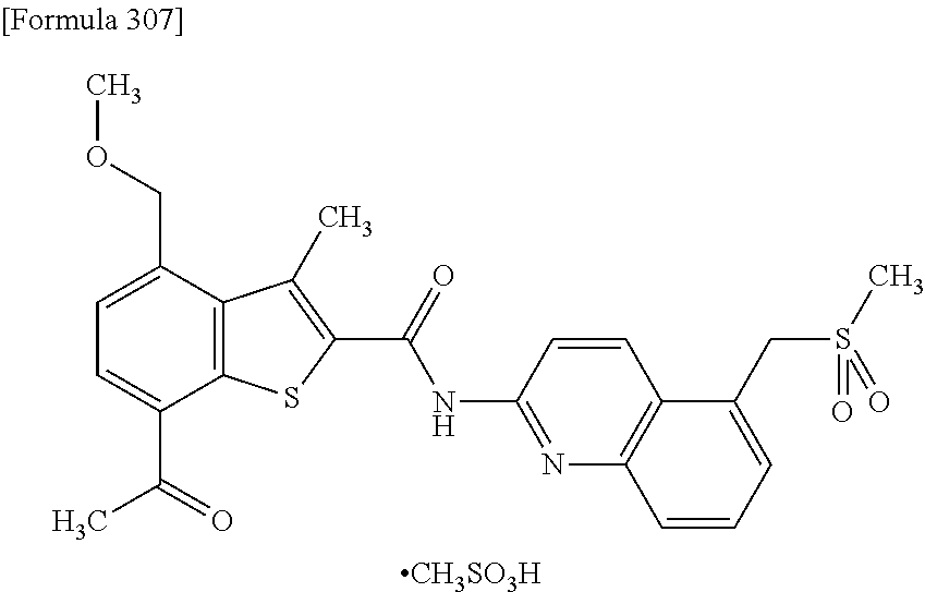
C1=C(C(=O)C)C2=C(C(COC)=C1)C(C)=C(C(=O)NC1=NC3=C(C=C1)C(CS(C)(=O)=O)=CC=C3)S2.[CH3SO3H]
